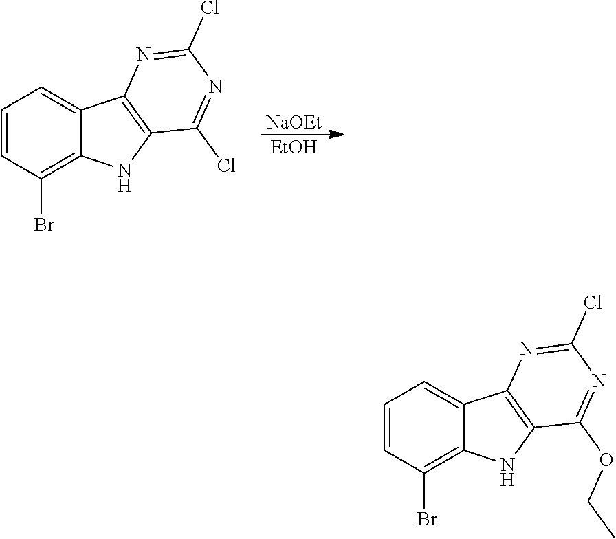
[NaOEt].[EtOH].C1=CC(Br)=C2C(=C1)C1=C(N2)C(Cl)=NC(Cl)=N1.C1=CC(Br)=C2C(=C1)C1=C(N2)C(OCC)=NC(Cl)=N1
